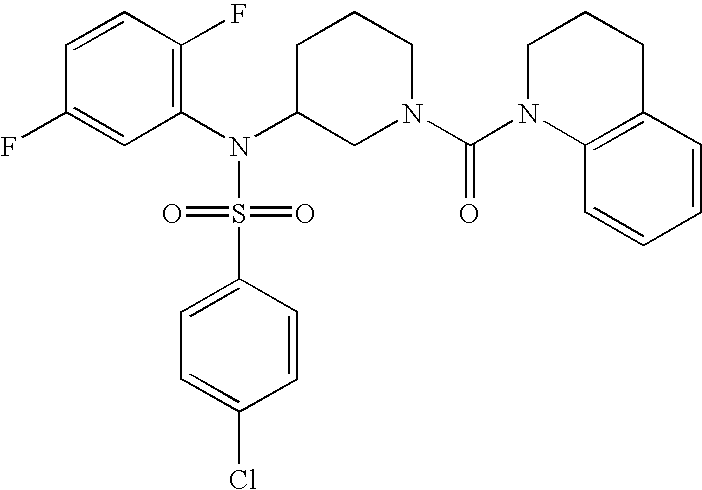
C1=CC(F)=C(N(C2CN(C(=O)N3C4=C(CCC3)C=CC=C4)CCC2)S(=O)(=O)C2=CC=C(Cl)C=C2)C=C1F
